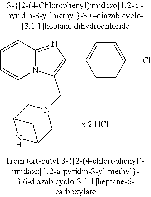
C1=CC2=NC(C3=CC=C(Cl)C=C3)=C(CN3CC4NC(C3)C4)N2C=C1
